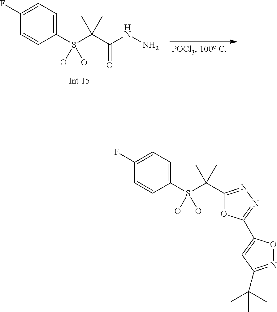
C1(S(C(C(NN)=O)(C)C)(O)O)=CC=C(F)C=C1.C1(S(C(C)(C)C2=NN=C(C3=CC(C(C)(C)C)=NO3)O2)(O)O)=CC=C(F)C=C1
